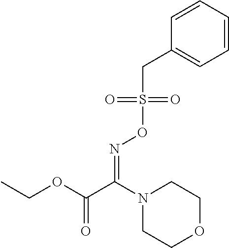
C(OC(=O)C(N1CCOCC1)=NOS(CC1=CC=CC=C1)(=O)=O)C
